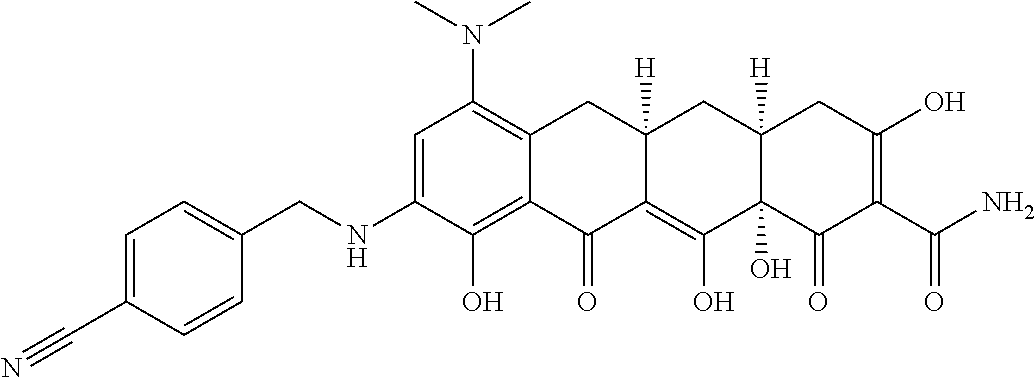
C1=C(NCC2=CC=C(C#N)C=C2)C(O)=C2C(=C1N(C)C)CC1([H])C(=C(O)C3(O)C([H])(C1)CC(O)=C(C(N)=O)C3=O)C2=O
